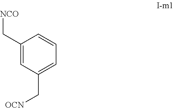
C1(C[NCO])=CC(C[OCN])=CC=C1
